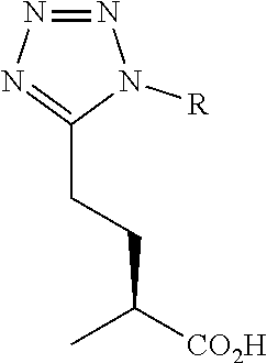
C(CC([CO2H])C)C1=NN=NN1[R]
